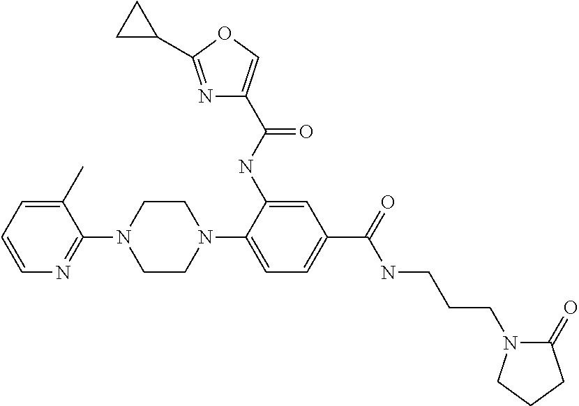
C1=CC=C(C)C(N2CCN(C3=CC=C(C(=O)NCCCN4C(=O)CCC4)C=C3NC(=O)C3=COC(C4CC4)=N3)CC2)=N1
